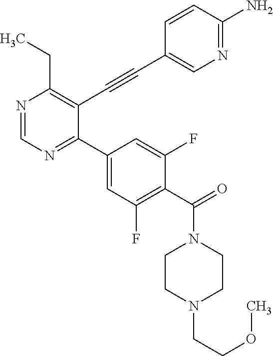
N1=CN=C(C2=CC(F)=C(C(=O)N3CCN(CCOC)CC3)C(F)=C2)C(C#CC2=CN=C(N)C=C2)=C1CC
